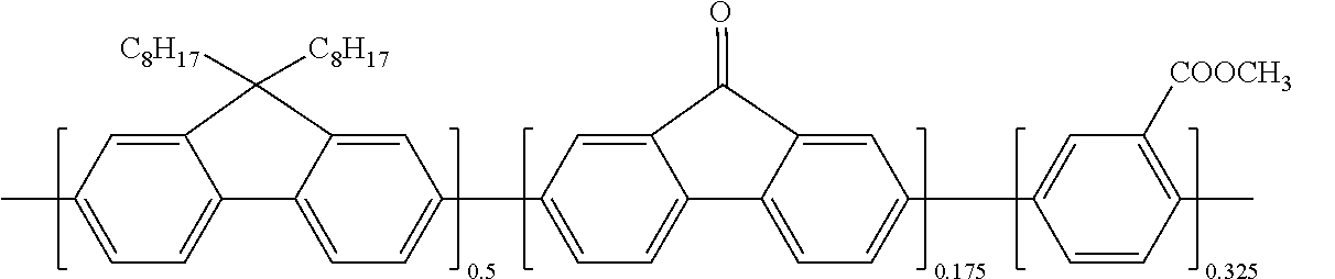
C12=CC(C)=CC=C1C1=CC=C(C3=CC=C4C(=C3)C(=O)C3=CC(C5=CC([COOCH3])=C(C)C=C5)=CC=C43)C=C1C2([C8H17])[C8H17]
